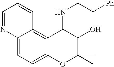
C1=NC2=CC=C3C(=C2C=C1)C(NCC[Ph])C(O)C(C)(C)O3
